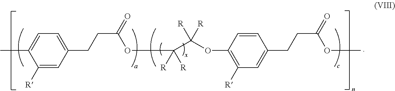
CC1=CC=C(CCC(=O)OC(C(OC2=C([R])C=C(CCC(=O)OC)C=C2)([R])[R])([R])[R])C=C1[R]
